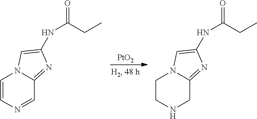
[PtO2].C1=CN=CC2=NC(NC(=O)CC)=CN12.C1CNCC2=NC(NC(=O)CC)=CN12
